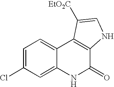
C1=C(Cl)C=C2C(=C1)C1=C(C(=O)N2)NC=C1[EtO2C]
